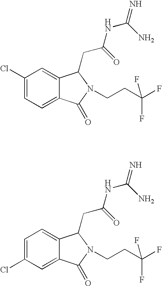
C1(Cl)=CC=C2C(=C1)C(CC(=O)NC(=N)N)N(CCC(F)(F)F)C2=O.C1=C(Cl)C=C2C(=C1)C(CC(=O)NC(=N)N)N(CCC(F)(F)F)C2=O
